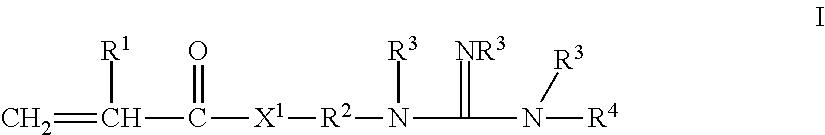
C=C([R1])C([X1][R2]N(C(=[NR3])N([R4])[R3])[R3])=O
